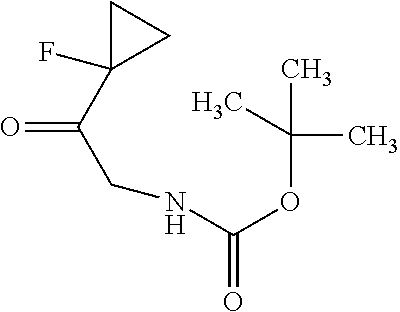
O=C(C1(F)CC1)CNC(=O)OC(C)(C)C
